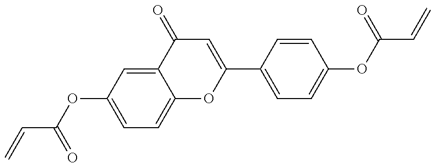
C(=C)C(OC1=CC=C2C(=C1)C(=O)C=C(C1=CC=C(OC(=O)C=C)C=C1)O2)=O
